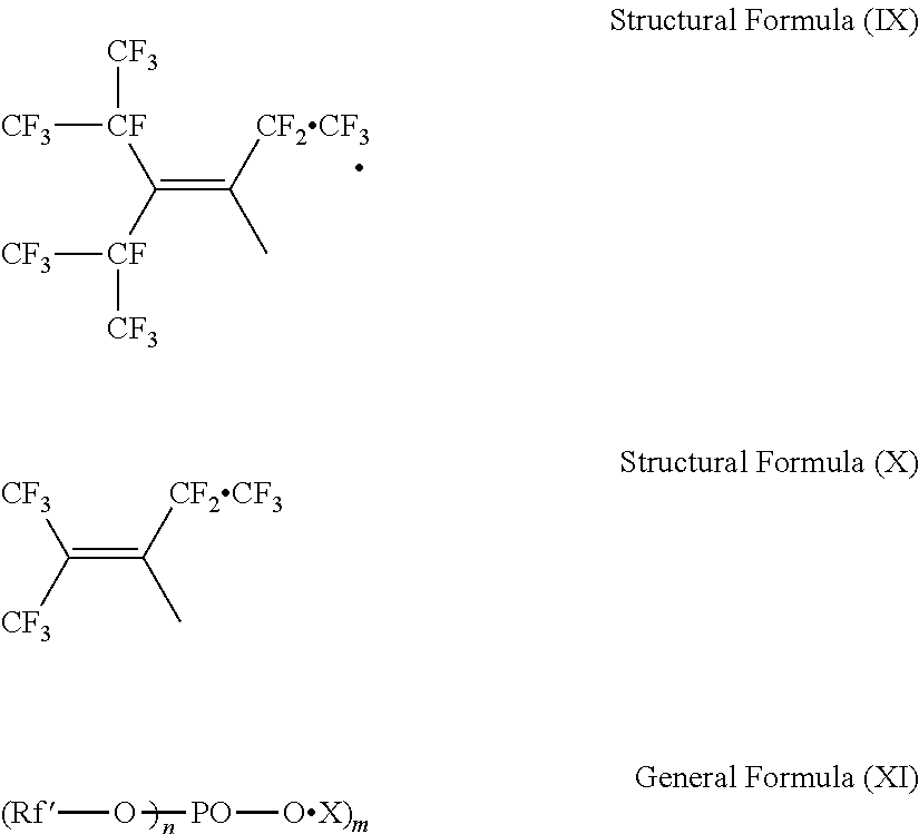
[(Rf]O[PO][OX)m].[CF3][CF]([CF3])C(=C(C)[CF2CF3])[CF]([CF3])[CF3].C(C)([CF2CF3])=C([CF3])[CF3]
